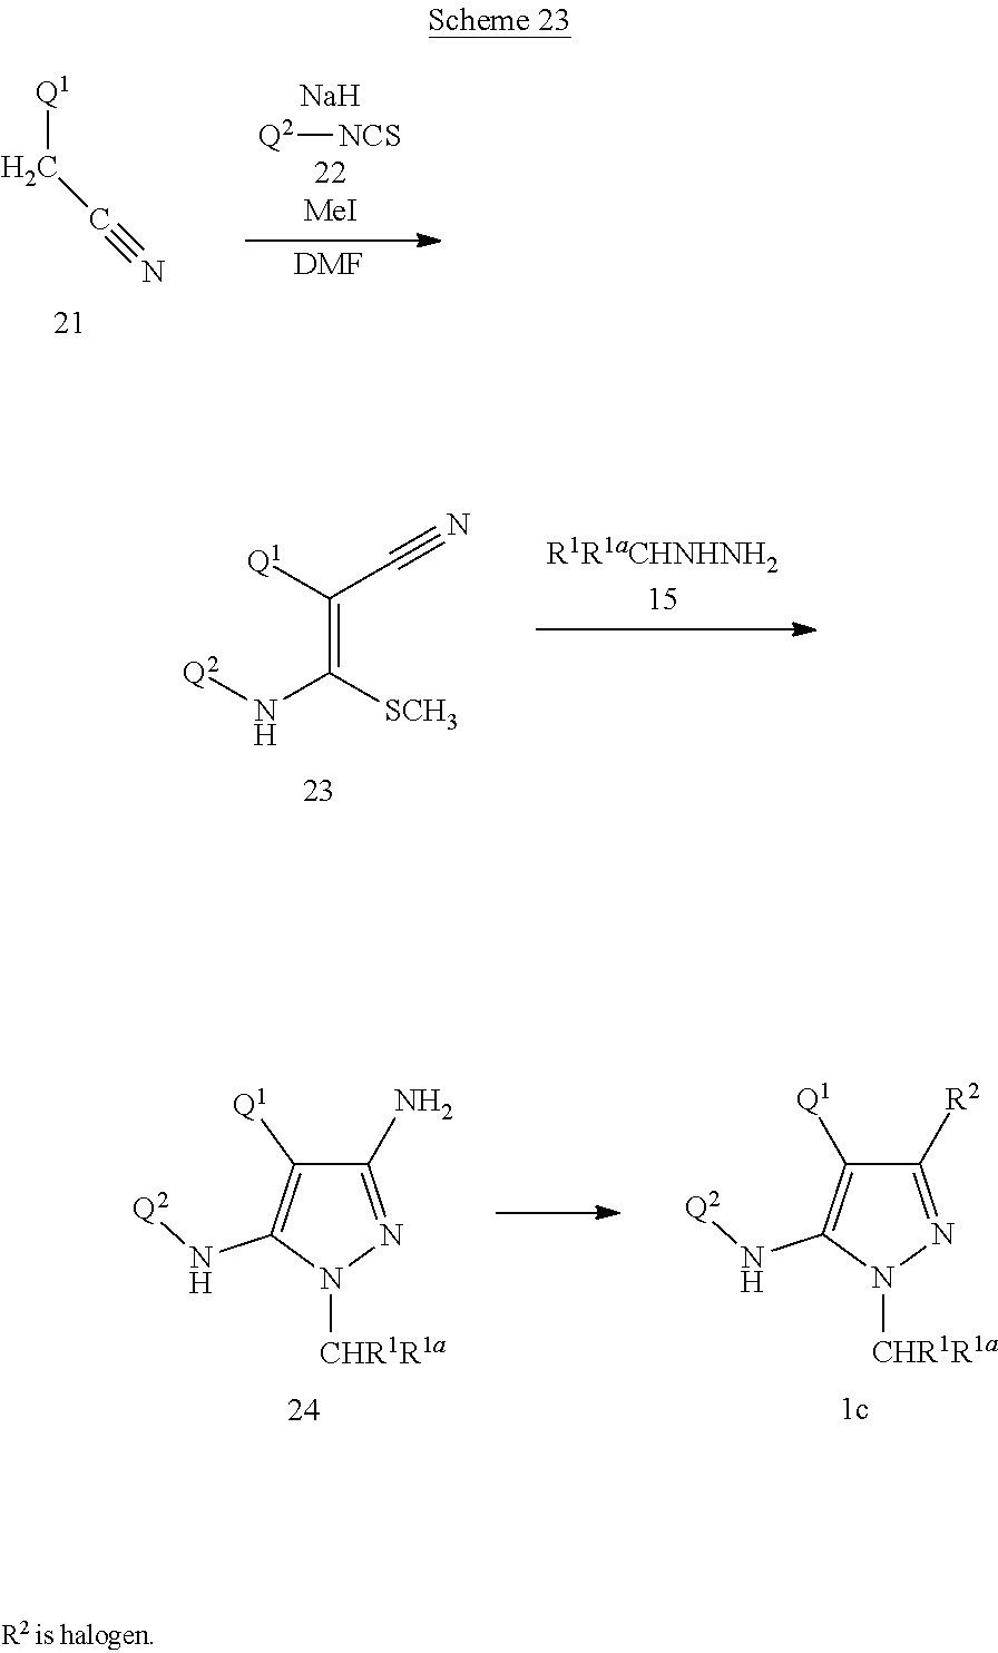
[Q1]CC#N.[Q2][NCS].[DMF].C(=C([SCH3])N[Q2])([Q1])C#N.C1([R2])=NN([CHR1R1a])C(N[Q2])=C1[Q1].C1(N)=NN([CHR1R1a])C(N[Q2])=C1[Q1]
